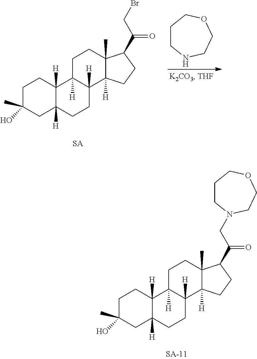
C1C(O)(C)CC2([H])C([H])(C1)C1([H])C([H])(CC2)C2([H])C(C)(CC1)C(C(CBr)=O)CC2.C1CNCCOC1.C1C(O)(C)CC2([H])C([H])(C1)C1([H])C([H])(CC2)C2([H])C(C)(CC1)C(C(CN1CCCOCC1)=O)CC2
